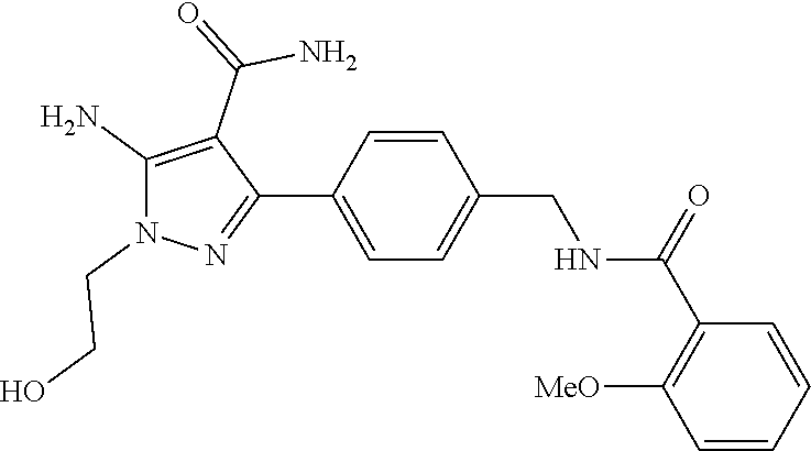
C1=CC(CNC(C2=C([MeO])C=CC=C2)=O)=CC=C1C1=NN(CCO)C(N)=C1C(=O)N
